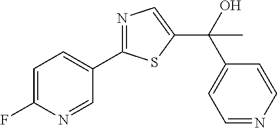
C1=C(F)N=CC(C2=NC=C(C(C)(C3=CC=NC=C3)O)S2)=C1
